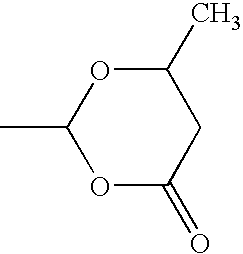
CC1OC(=O)CC(C)O1
